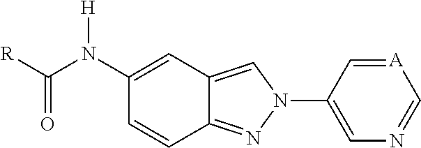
C1(N(C([R])=O)[H])=CC2=CN(C3=CN=C[A]=C3)N=C2C=C1
